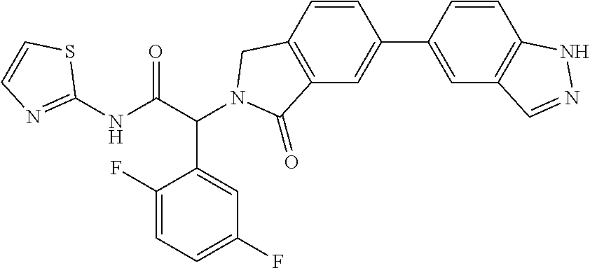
C1(NC(C(C2=CC(F)=CC=C2F)N2CC3=C(C=C(C4=CC5=C(C=C4)NN=C5)C=C3)C2=O)=O)=NC=CS1
